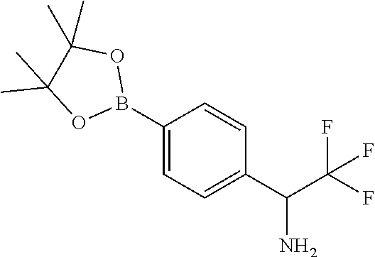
C1=CC(C(C(F)(F)F)N)=CC=C1B1OC(C)(C)C(C)(C)O1
